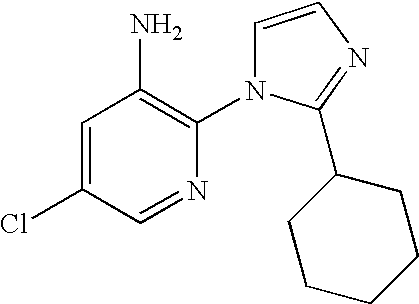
C1=C(Cl)C=NC(N2C=CN=C2C2CCCCC2)=C1N
